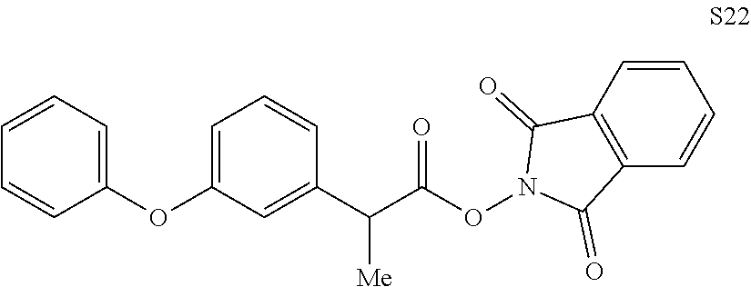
C1=CC=C(OC2=CC=CC(C(C(ON3C(=O)C4=C(C3=O)C=CC=C4)=O)[Me])=C2)C=C1
